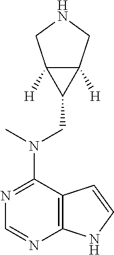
N1=C(N(CC2C3([H])C2([H])CNC3)C)C2=C(N=C1)NC=C2
